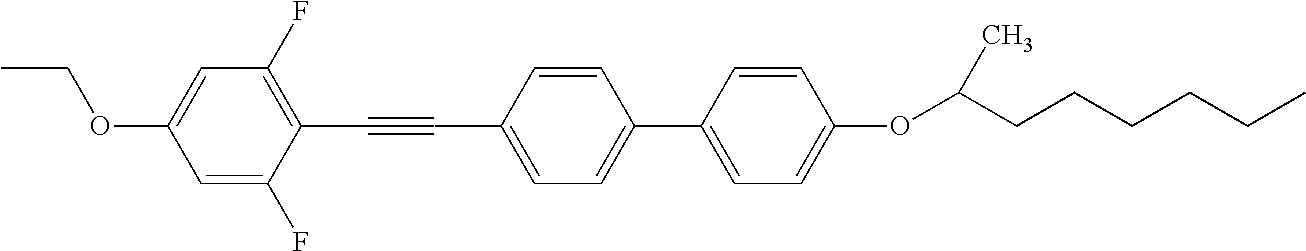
C1(F)=C(C#CC2=CC=C(C3=CC=C(OC(CCCCCC)C)C=C3)C=C2)C(F)=CC(OCC)=C1
